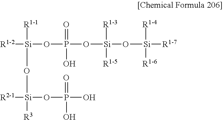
[R1-2][Si]([R1-1])(O[Si]([R2-1])(OP(O)(=O)O)[R3])OP(=O)(O[Si]([R1-3])([R1-5])O[Si]([R1-4])([R1-7])[R1-6])O
